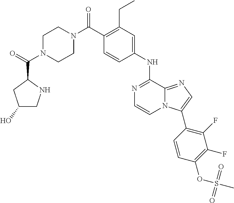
C1(CC)=C(C(N2CCN(C(C3CC(O)CN3)=O)CC2)=O)C=CC(NC2=NC=CN3C2=NC=C3C2=C(F)C(F)=C(OS(C)(=O)=O)C=C2)=C1
